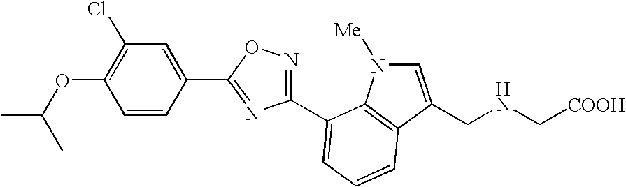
C1=CC(C2=NC(C3=CC=CC4=C3N([Me])C=C4CNC[COOH])=NO2)=CC(Cl)=C1OC(C)C
